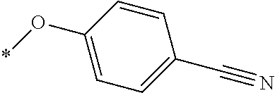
*OC1=CC=C(C#N)C=C1
